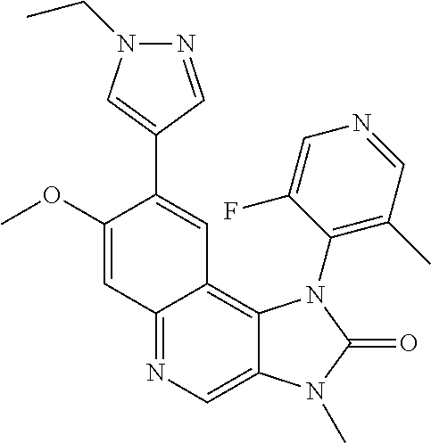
C1(OC)=CC2=NC=C3C(=C2C=C1C1=CN(CC)N=C1)N(C1=C(C)C=NC=C1F)C(=O)N3C
